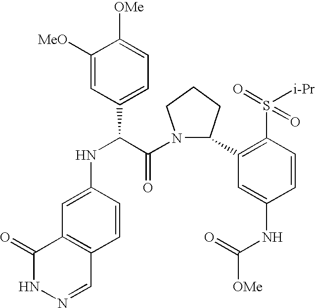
C1([MeO])=CC(C(C(N2C(C3=C(S([i-Pr])(=O)=O)C=CC(NC([OMe])=O)=C3)CCC2)=O)NC2=CC3=C(C=C2)C=NNC3=O)=CC=C1[OMe]
